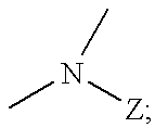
CN([Z])C
